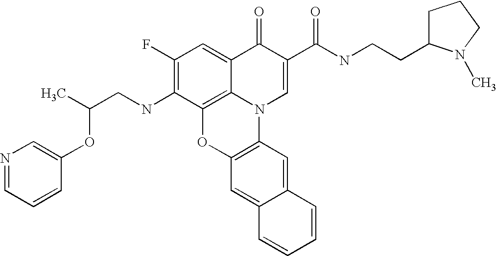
C1(F)=C(NCC(OC2=CN=CC=C2)C)C2=C3C(=C1)C(=O)C(C(NCCC1CCCN1C)=O)=CN3C1=C(O2)C=C2C(=C1)C=CC=C2
